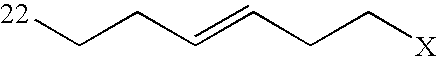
[22]CCC=CCC[X]
